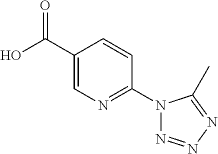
OC(=O)C1=CN=C(N2N=NN=C2C)C=C1
